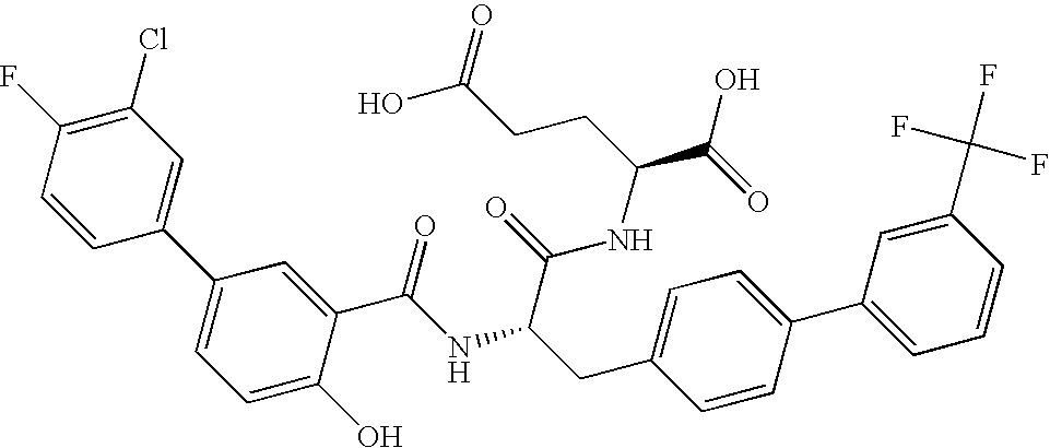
C1=CC(C2=CC=C(O)C(C(NC(C(NC(C(=O)O)CCC(O)=O)=O)CC3=CC=C(C4=CC=CC(C(F)(F)F)=C4)C=C3)=O)=C2)=CC(Cl)=C1F
